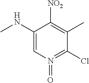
C1(NC)=CN(=O)=C(Cl)C(C)=C1[NO2]
